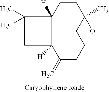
C1CC2([H])C([H])(C(=C)CCC3C1(C)O3)CC2(C)C
